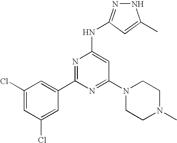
N1N=C(NC2=CC(N3CCN(C)CC3)=NC(C3=CC(Cl)=CC(Cl)=C3)=N2)C=C1C
